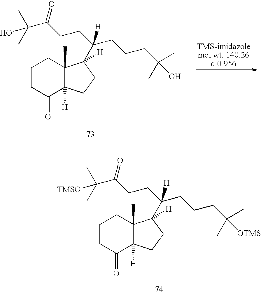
C1CC(=O)C2([H])C(C)(C1)C([H])(C(CCC(C([TMSO])(C)C)=O)(CCCC([OTMS])(C)C)[H])CC2.C1CC(=O)C2([H])C(C)(C1)C([H])(C(CCC(C(O)(C)C)=O)(CCCC(O)(C)C)[H])CC2
